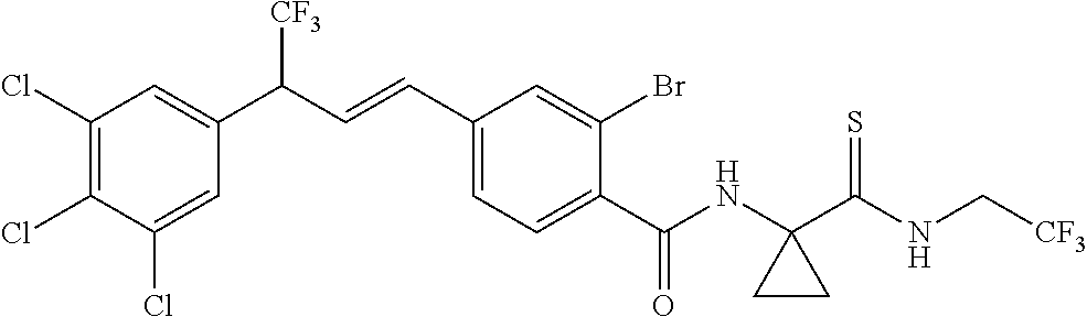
C1(Cl)=C(Cl)C(Cl)=CC(C(C=CC2=CC=C(C(NC3(C(NC[CF3])=S)CC3)=O)C(Br)=C2)[CF3])=C1
